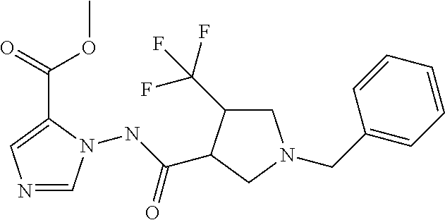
N1=CN(NC(C2C(C(F)(F)F)CN(CC3=CC=CC=C3)C2)=O)C(C(=O)OC)=C1
